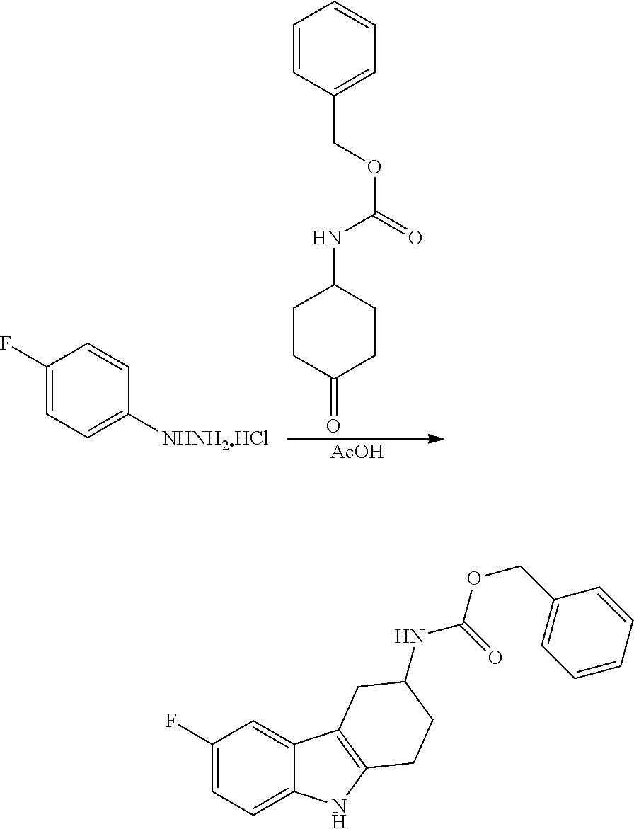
C1=CC(COC(=O)NC2CCC(=O)CC2)=CC=C1.[AcOH].C1(F)=CC=C([NHNH2HCl])C=C1.C1(F)=CC=C2C(=C1)C1=C(N2)CCC(NC(OCC2=CC=CC=C2)=O)C1
